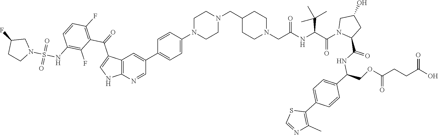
C1N(C2=CC=C(C3=CC4=C(N=C3)NC=C4C(=O)C3=C(F)C=CC(NS(N4CC(F)CC4)(=O)=O)=C3F)C=C2)CCN(CC2CCN(CC(=O)NC(C(C)(C)C)C(N3C(C(NC(C4=CC=C(C5=C(C)N=CS5)C=C4)COC(CCC(O)=O)=O)=O)CC(O)C3)=O)CC2)C1
